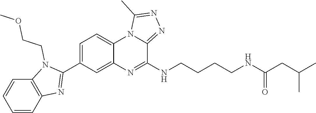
C1=CC2=C(C=C1)N(CCOC)C(C1=CC=C3C(=C1)N=C(NCCCCNC(CC(C)C)=O)C1=NN=C(C)N31)=N2
